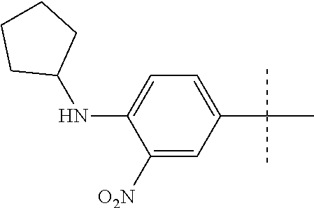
C1([O2N])=CC(C(C)(C)C)=CC=C1NC1CCCC1
